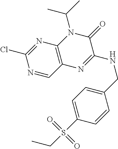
C1(Cl)=NC2=C(C=N1)N=C(NCC1=CC=C(S(CC)(=O)=O)C=C1)C(=O)N2C(C)C
